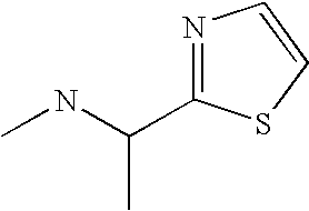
N1=C(C(NC)C)SC=C1
